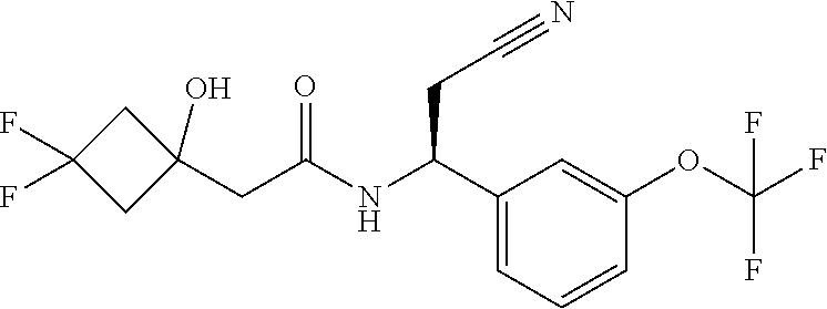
C1(C(NC(CC2(O)CC(F)(F)C2)=O)CC#N)=CC=CC(OC(F)(F)F)=C1
